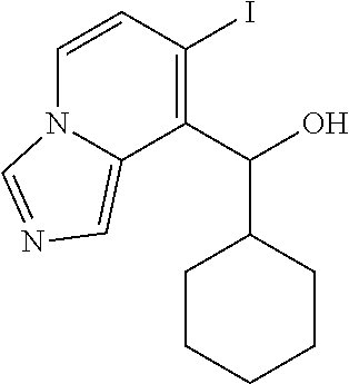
C1=CC(I)=C(C(O)C2CCCCC2)C2=CN=CN12
